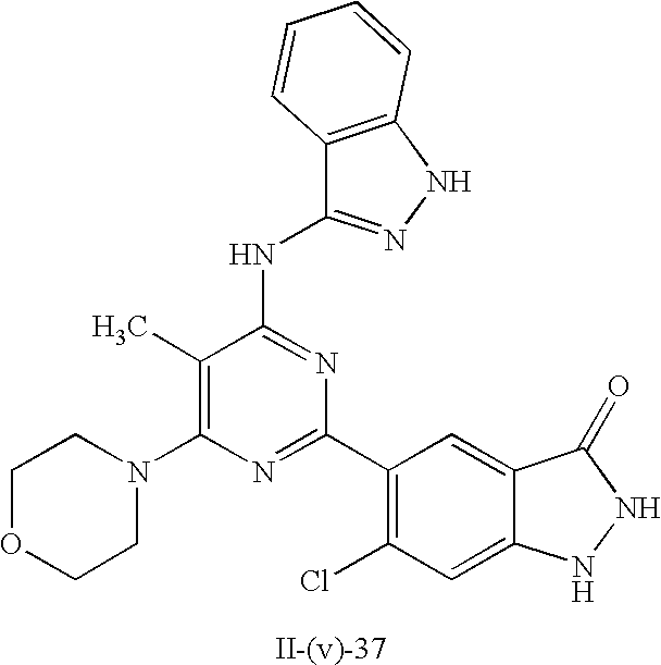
C1(C)=C(N2CCOCC2)N=C(C2=C(Cl)C=C3C(=C2)C(=O)NN3)N=C1NC1=NNC2=C1C=CC=C2
